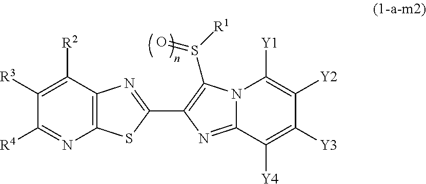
C12=C(C([R2])=C([R3])C([R4])=N1)N=C(C1=C(S([R1])=O)N3C(=N1)C([Y4])=C([Y3])C([Y2])=C3[Y1])S2
